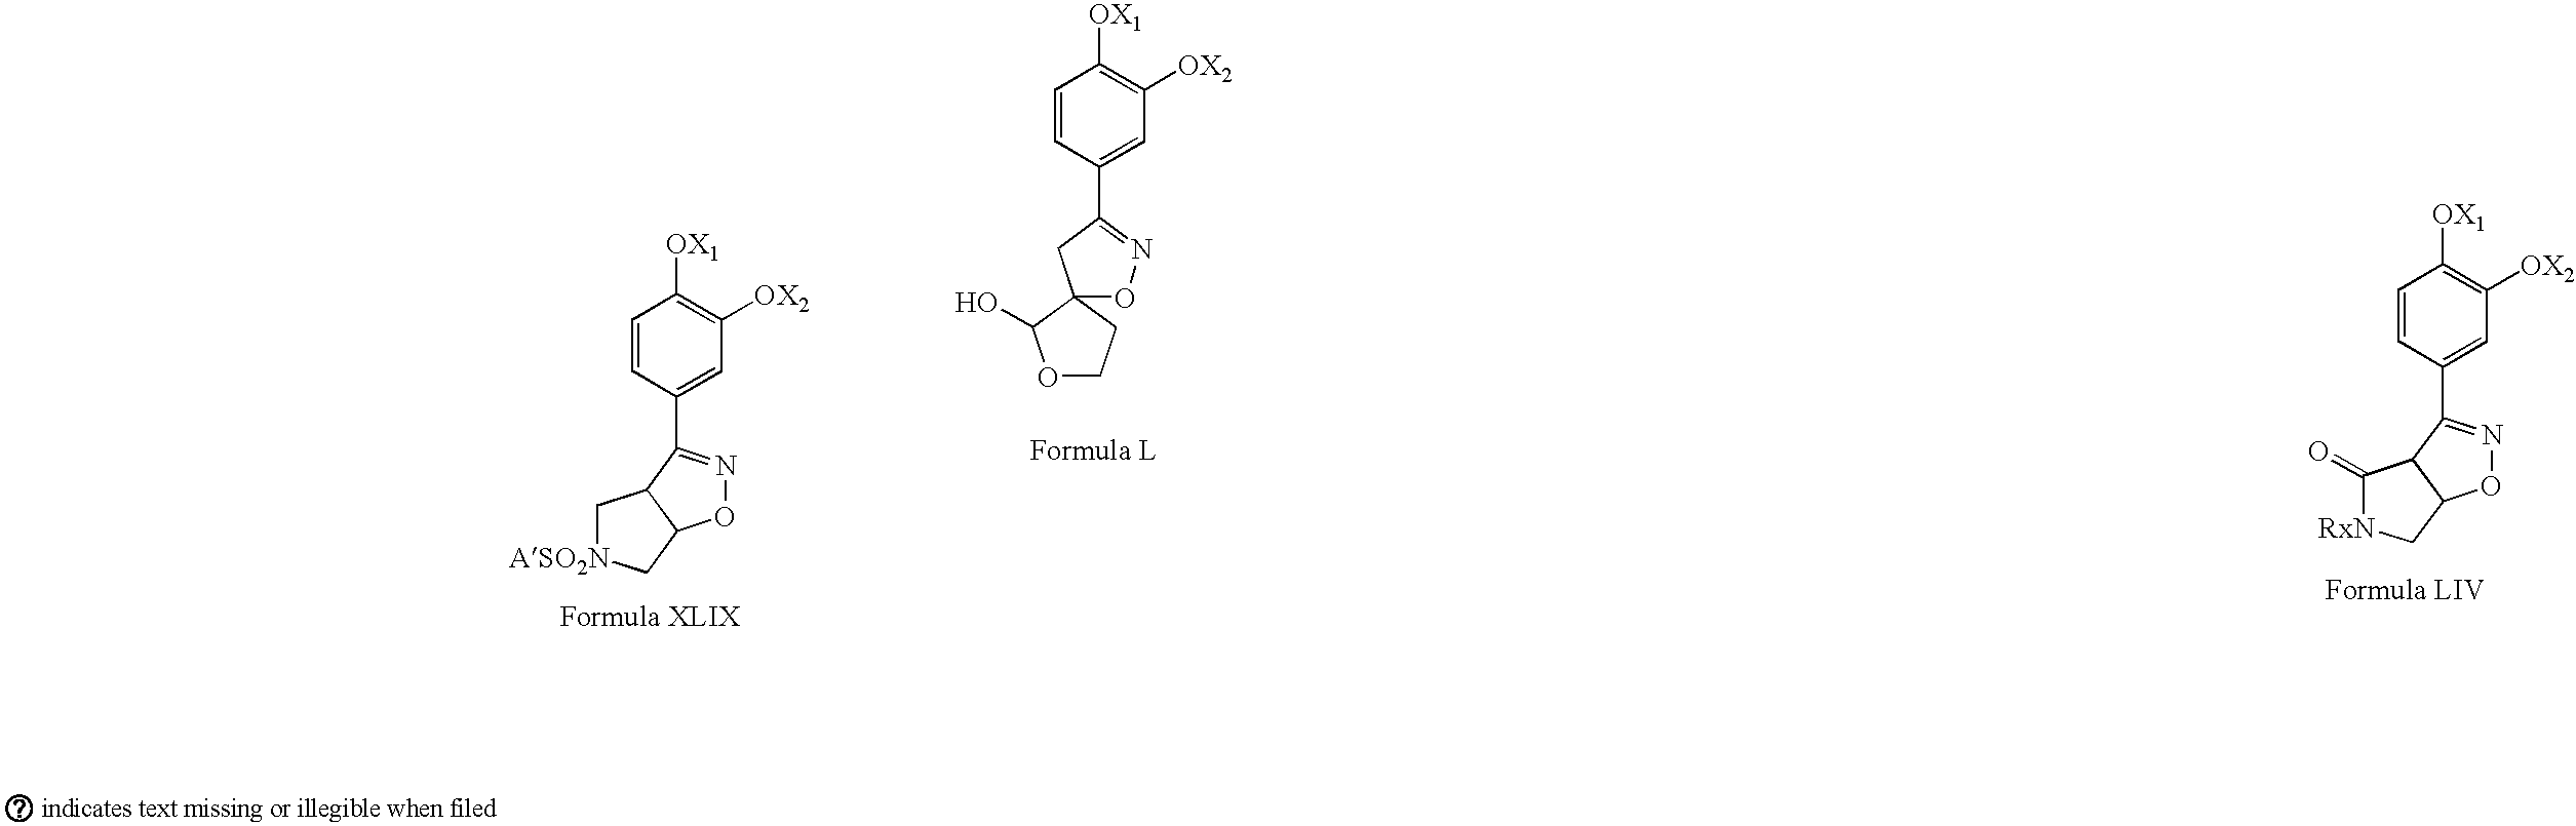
C1=CC(C2=NOC3C2C[ASO2N]C3)=CC([OX2])=C1[OX1].C1=CC(C2=NOC3(C2)CCOC3O)=CC([OX2])=C1[OX1].C1=CC(C2=NOC3C2C(=O)[RxN]C3)=CC([OX2])=C1[OX1]
